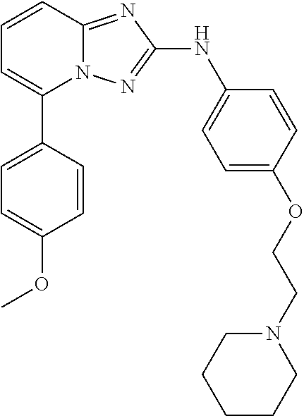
N12C(=NC(NC3=CC=C(OCCN4CCCCC4)C=C3)=N1)C=CC=C2C1=CC=C(OC)C=C1
